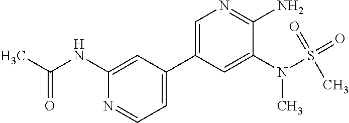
C1(NC(C)=O)=CC(C2=CN=C(N)C(N(S(=O)(=O)C)C)=C2)=CC=N1
